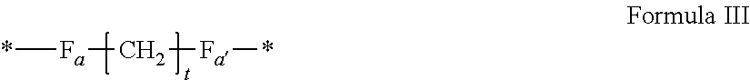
*[Fa]C[Fa]*
